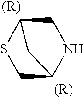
C1C2SCC(N1)C2
